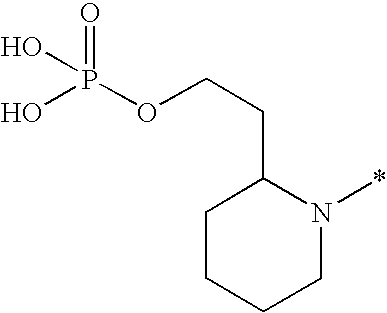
P(=O)(O)(O)OCCC1CCCCN1*
